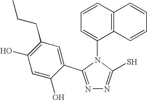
N1=C(C2=CC(CCC)=C(O)C=C2O)N(C2=CC=CC3=C2C=CC=C3)C(S)=N1
